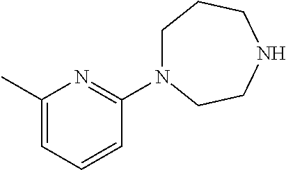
C1N(C2=NC(C)=CC=C2)CCNCC1
